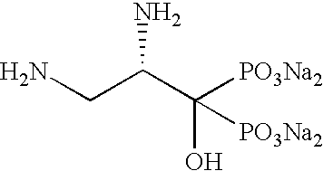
C(C(C([PO3Na2])(O)[PO3Na2])N)N
